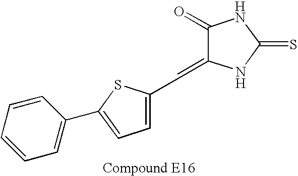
C1=CC=CC(C2=CC=C(C=C3C(=O)NC(=S)N3)S2)=C1
